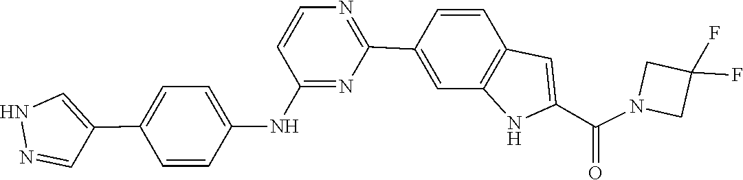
C1(F)(F)CN(C(C2=CC3=C(C=C(C4=NC=CC(NC5=CC=C(C6=CNN=C6)C=C5)=N4)C=C3)N2)=O)C1
